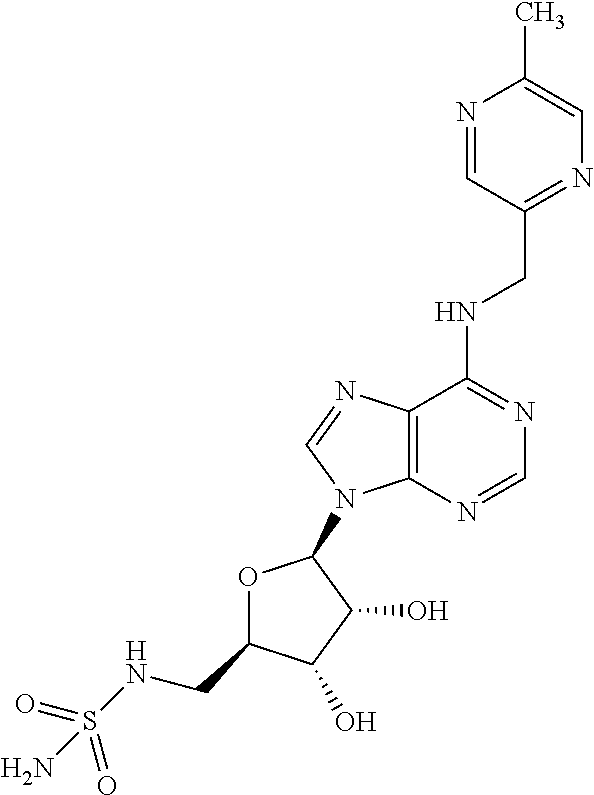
N(C1=NC=NC2=C1N=CN2C1OC(CNS(=O)(=O)N)C(O)C1O)CC1=NC=C(C)N=C1
